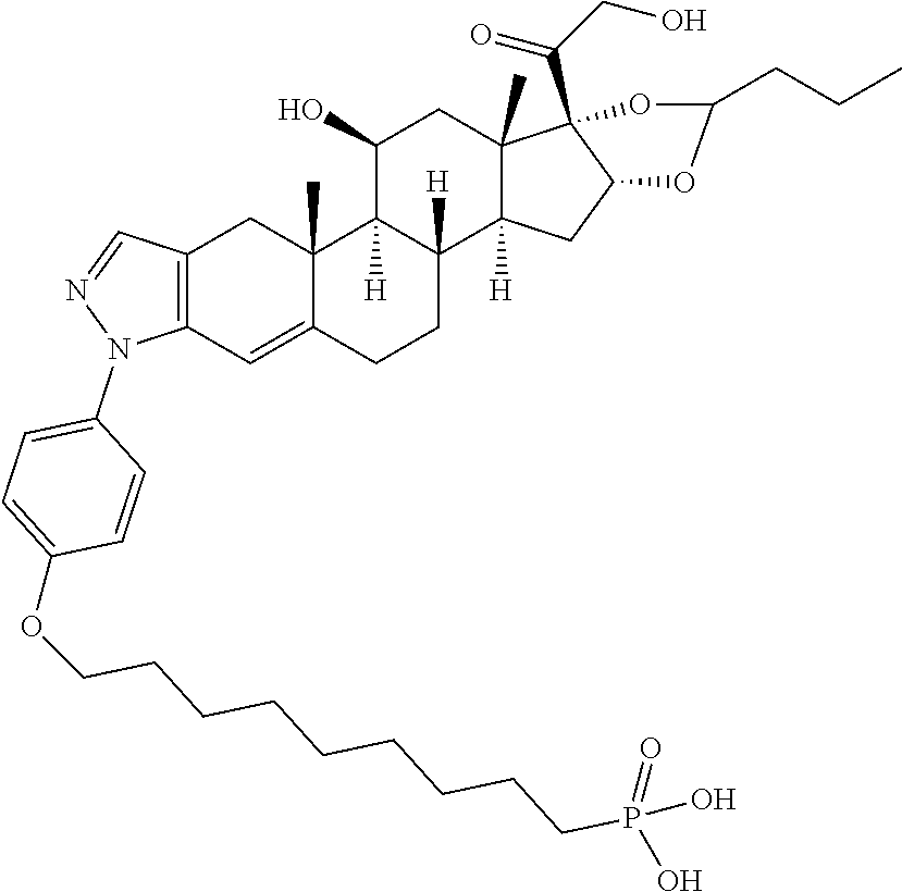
C12=C(C=C3C(C)(C1)C1([H])C([H])(CC3)C3([H])C(C)(CC1O)C1(C(CO)=O)C(C3)OC(CCC)O1)N(C1=CC=C(OCCCCCCCCCP(=O)(O)O)C=C1)N=C2
